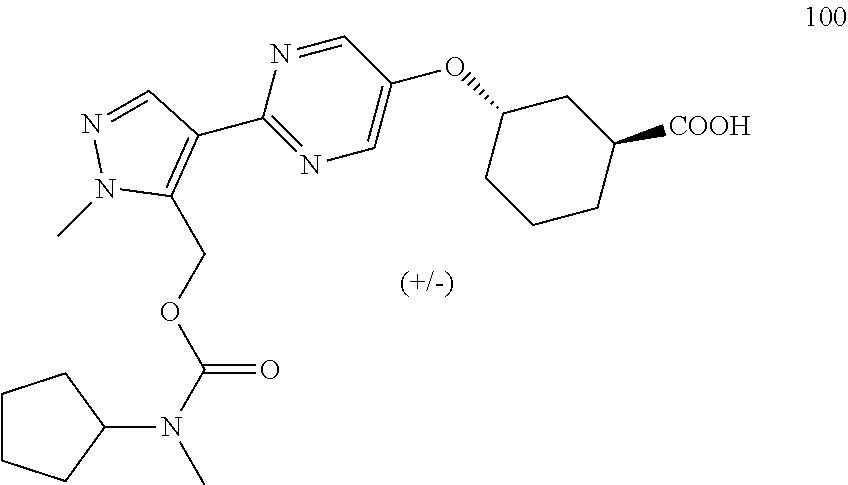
C1CCC(N(C(OCC2=C(C3=NC=C(OC4CCCC([COOH])C4)C=N3)C=NN2C)=O)C)C1
